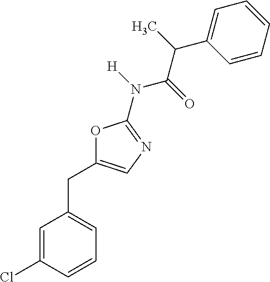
C1=C(Cl)C=CC=C1CC1=CN=C(N(C(C(C2=CC=CC=C2)C)=O)[H])O1
